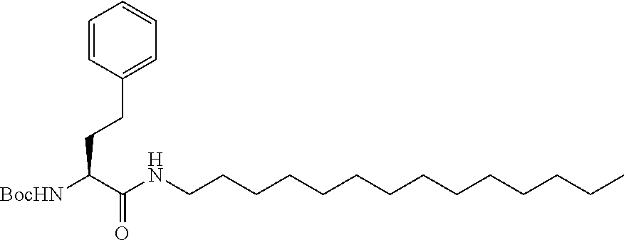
C(C(NCCCCCCCCCCCCCC)=O)([BocHN])CCC1=CC=CC=C1
